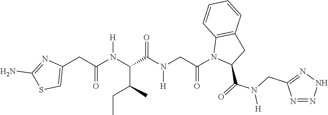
C1(CC(N(C(C(N(CC(N2C(C(=O)N(CC3=NNN=N3)[H])CC3=C2C=CC=C3)=O)[H])=O)C(C)CC)[H])=O)=CSC(N)=N1
